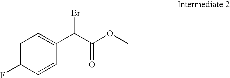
C1=C(F)C=CC(C(C(OC)=O)Br)=C1
